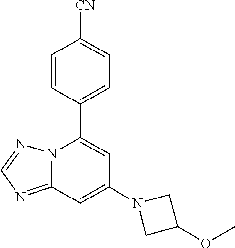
C12=NC=NN1C(C1=CC=C([CN])C=C1)=CC(N1CC(OC)C1)=C2
